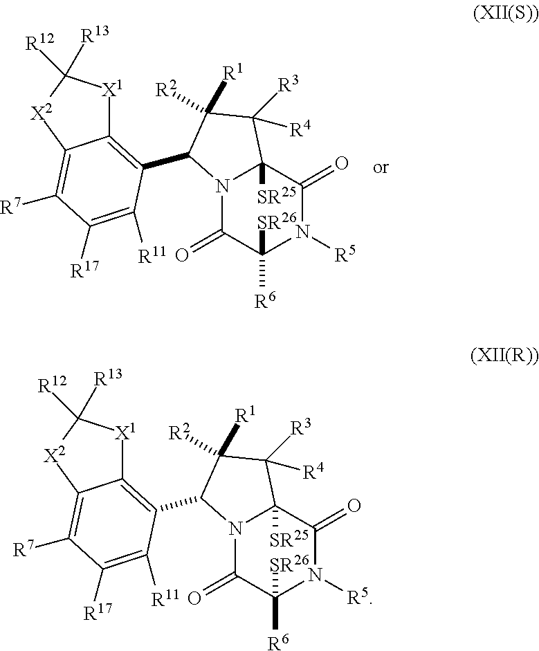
N12C(=O)C([SR26])([R6])N([R5])C(=O)C1([SR25])C([R4])([R3])C([R1])([R2])C2C1=C2[X1]C([R13])([R12])[X2]C2=C([R7])C([R17])=C1[R11].N12C(=O)C([SR26])([R6])N([R5])C(=O)C1([SR25])C([R4])([R3])C([R1])([R2])C2C1=C2[X1]C([R13])([R12])[X2]C2=C([R7])C([R17])=C1[R11]
